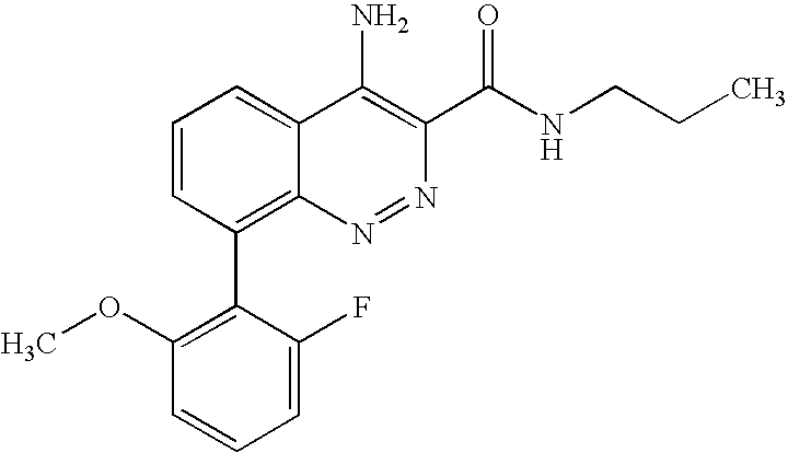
C1=CC(C2=C(OC)C=CC=C2F)=C2C(=C1)C(N)=C(C(NCCC)=O)N=N2
